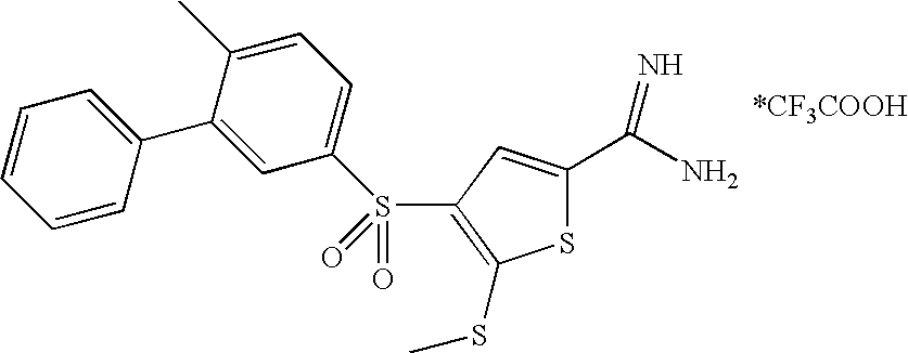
C1=CC(C2=CC(S(C3=C(SC)SC(C(N)=N)=C3)(=O)=O)=CC=C2C)=CC=C1
